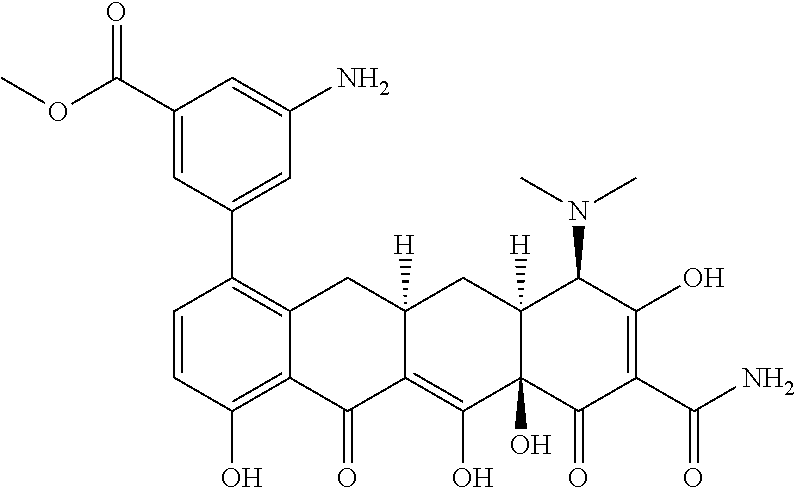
C1=CC(O)=C2C(=C1C1=CC(N)=CC(C(OC)=O)=C1)CC1([H])C(=C(O)C3(O)C([H])(C1)C(N(C)C)C(O)=C(C(N)=O)C3=O)C2=O
